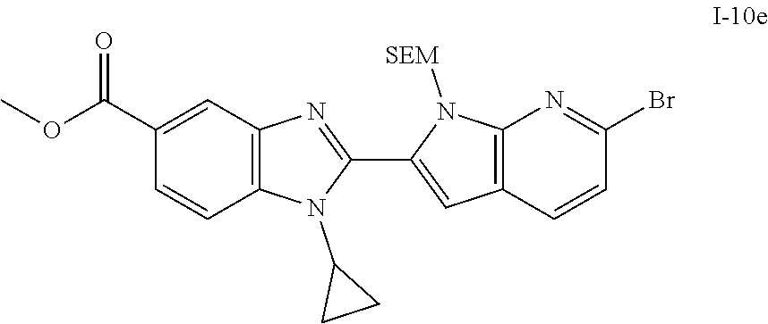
C1(C2=CC3=C(N2[SEM])N=C(Br)C=C3)=NC2=C(N1C1CC1)C=CC(C(OC)=O)=C2
